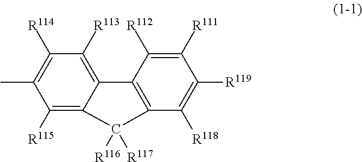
C1([R115])=C2C(=C([R113])C([R114])=C1C)C1=C(C([R118])=C([R119])C([R111])=C1[R112])C2([R117])[R116]
